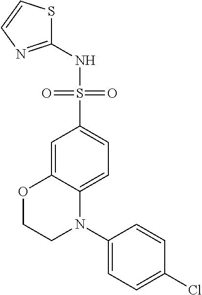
C1=C2C(=CC=C1S(NC1=NC=CS1)(=O)=O)N(C1=CC=C(Cl)C=C1)CCO2
